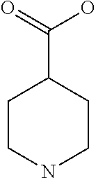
C1CNCCC1C(=O)O
